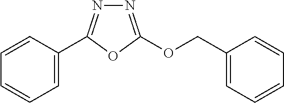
C1=C(C2=NN=C(OCC3=CC=CC=C3)O2)C=CC=C1
